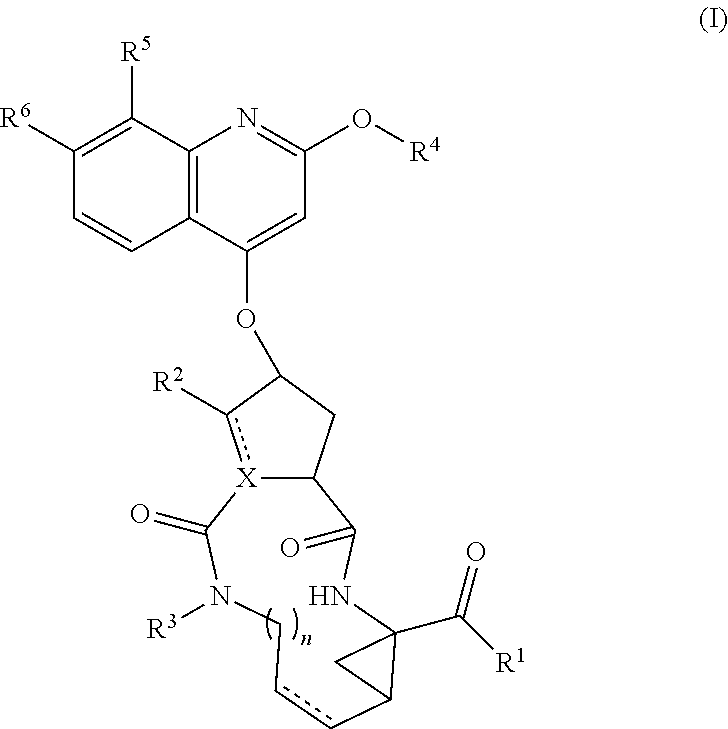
[X]12c([R2])C(OC3=CC(O[R4])=NC4=C3C=CC([R6])=C4[R5])CC1C(=O)NC1(C([R1])=O)C(ccCN([R3])C2=O)C1
